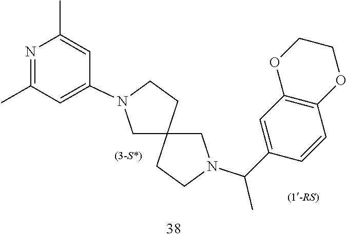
C12(CN(C(C3=CC4=C(C=C3)OCCO4)C)CC1)CCN(C1=CC(C)=NC(C)=C1)C2
